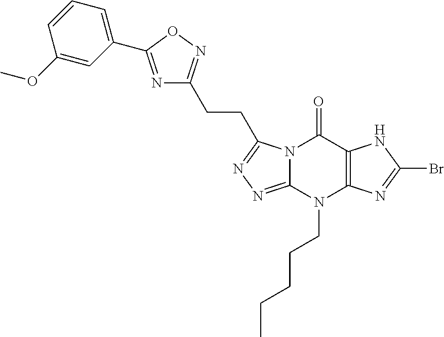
N12C(=NN=C1CCC1=NOC(C3=CC=CC(OC)=C3)=N1)N(CCCCC)C1=C(C2=O)NC(Br)=N1
